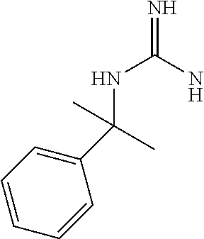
N=C(N)NC(C1=CC=CC=C1)(C)C
